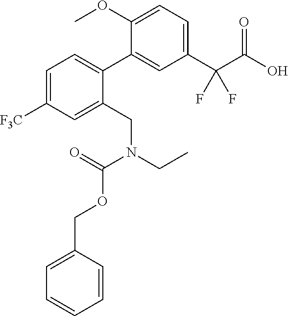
C1(C(C(O)=O)(F)F)=CC=C(OC)C(C2=CC=C([F3C])C=C2CN(CC)C(=O)OCC2=CC=CC=C2)=C1
